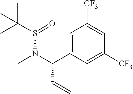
C1([CF3])=CC([CF3])=CC(C(N(S(=O)C(C)(C)C)C)C=C)=C1
